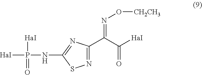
N1=C(C(C([HaI])=O)=NO[CH2CH3])N=C(NP([HaI])([HaI])=O)S1
